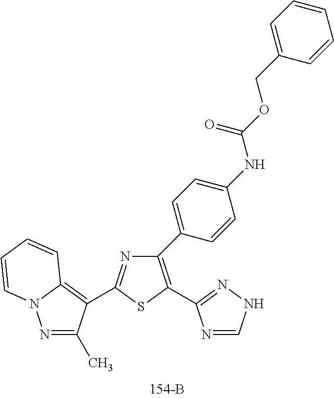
C1(C2=CC=C(NC(OCC3=CC=CC=C3)=O)C=C2)=C(C2=NNC=N2)SC(C2=C3N(N=C2C)C=CC=C3)=N1
